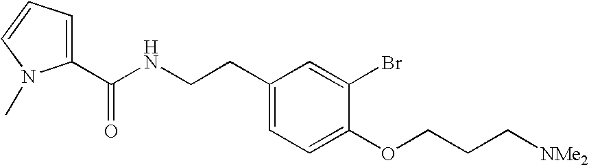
C1(C(NCCC2=CC=C(OCCC[NMe2])C(Br)=C2)=O)=CC=CN1C
